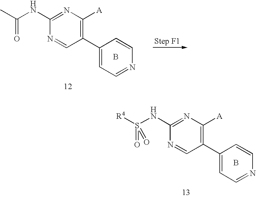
C1(NS([R4])(=O)=O)=NC([A])=C(C2=CC=NC=C2)C=N1.B.C1(NC(C)=O)=NC([A])=C(C2=CC=NC=C2)C=N1.B
